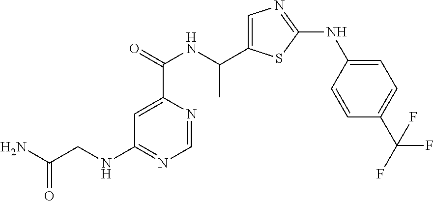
C1=C(C(NC(C2=CN=C(NC3=CC=C(C(F)(F)F)C=C3)S2)C)=O)N=CN=C1NCC(N)=O
